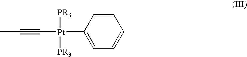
CC#C[Pt](C1=CC=CC=C1)([PR3])[PR3]
